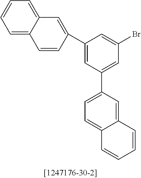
C1=C2C(=CC=C1)C=C(C1=CC(C3=CC=C4C(=C3)C=CC=C4)=CC(Br)=C1)C=C2
